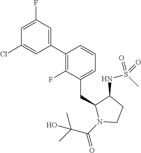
C1(C2=C(F)C(CC3N(C(C(C)(C)O)=O)CCC3NS(C)(=O)=O)=CC=C2)=CC(F)=CC(Cl)=C1
